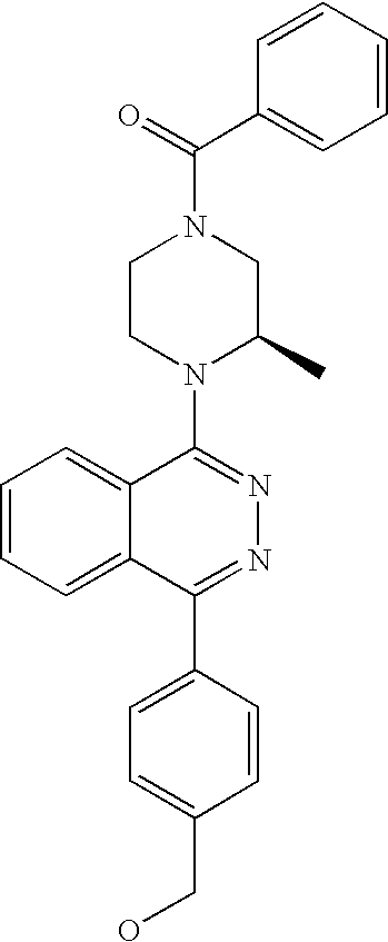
C(N1CCN(C2=NN=C(C3=CC=C(CO)C=C3)C3=CC=CC=C23)C(C)C1)(C1=CC=CC=C1)=O
